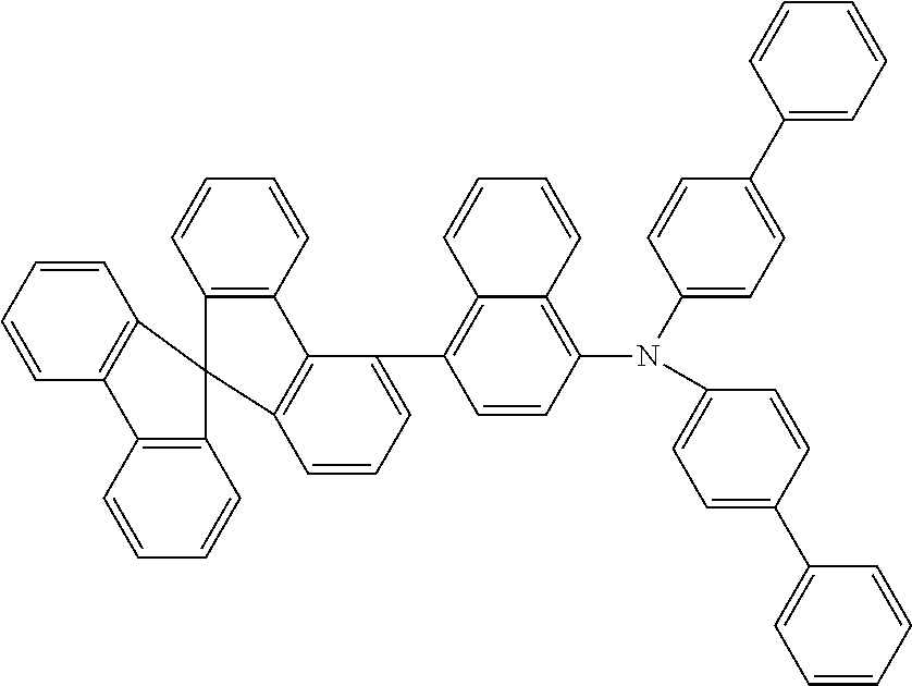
C1(C2=C3C(=C(N(C4=CC=C(C5=CC=CC=C5)C=C4)C4=CC=C(C5=CC=CC=C5)C=C4)C=C2)C=CC=C3)=CC=CC2=C1C1=C(C=CC=C1)C21C2=C(C=CC=C2)C2=C1C=CC=C2
